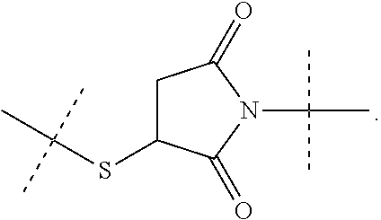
C1C(=O)N(C(C)(C)C)C(=O)C1SC(C)(C)C
